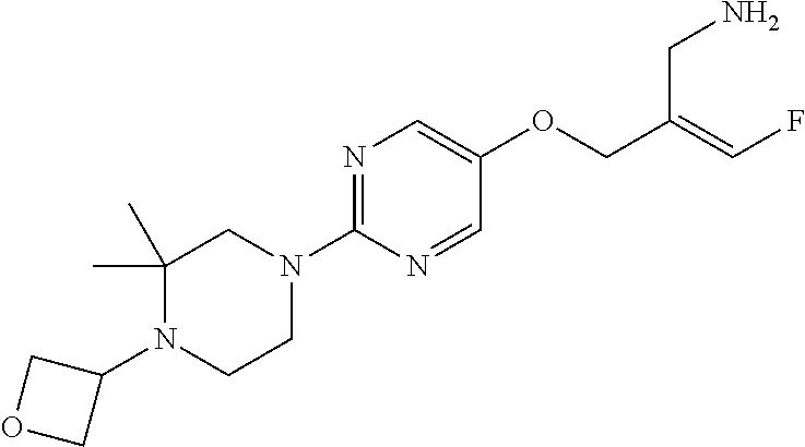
C1(C)(C)N(C2COC2)CCN(C2=NC=C(OCC(=CF)CN)C=N2)C1
